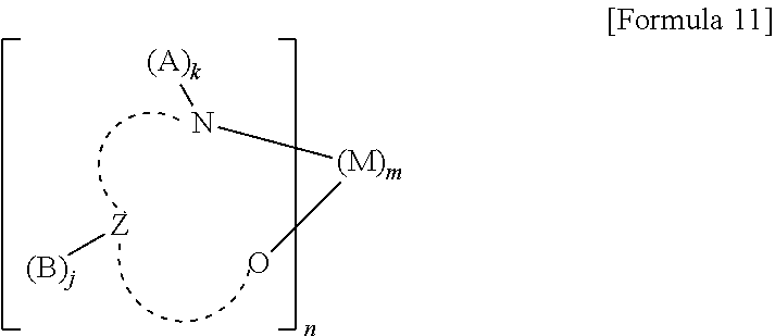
N([(A)k])[(M)m]O.[(B)j][Z]
